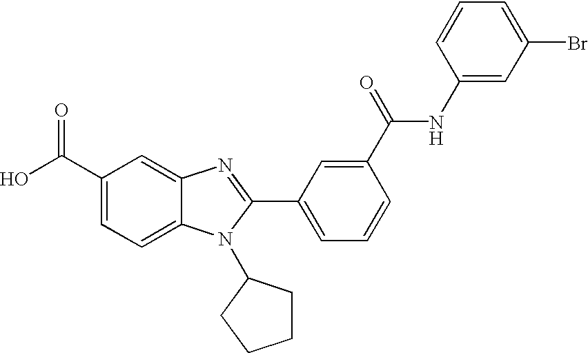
C1(C(O)=O)=CC=C2C(=C1)N=C(C1=CC=CC(C(=O)NC3=CC(Br)=CC=C3)=C1)N2C1CCCC1
